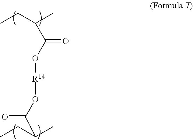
CCC(C)C(O[R14]OC(C(C)CC)=O)=O
